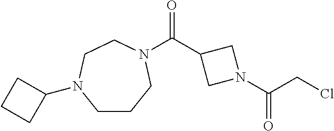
C1CCN(C(C2CN(C(CCl)=O)C2)=O)CCN1C1CCC1
